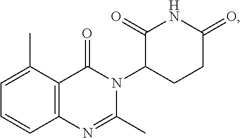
C1=C(C)C2=C(C=C1)N=C(C)N(C1CCC(=O)NC1=O)C2=O
